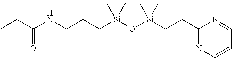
C1=CC=NC(CC[Si](O[Si](C)(CCCNC(=O)C(C)C)C)(C)C)=N1
